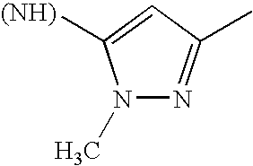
N1(C)N=C(C)C=C1[(NH)]
